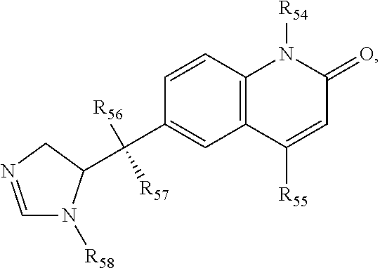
C1=NCC(C(C2=CC3=C(C=C2)N([R54])C(=O)C=C3[R55])([R56])[R57])N1[R58]
